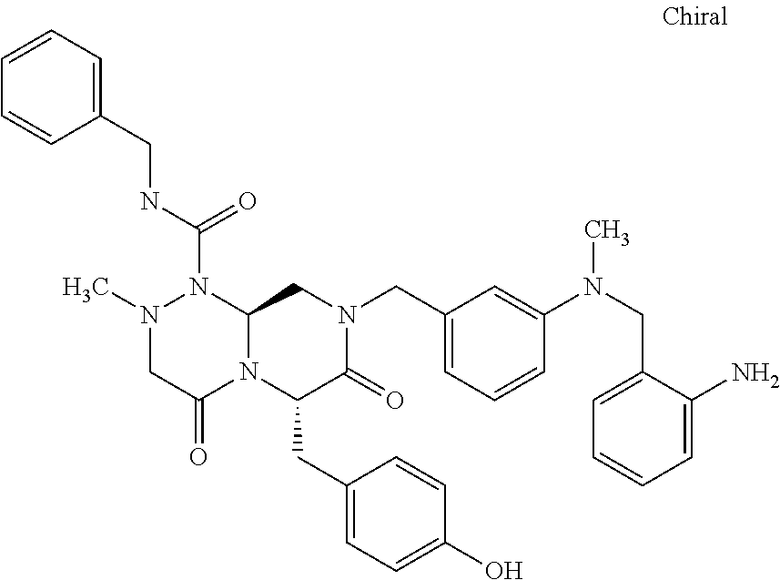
N1(C)CC(=O)N2C(N1C(NCC1=CC=CC=C1)=O)CN(CC1=CC=CC(N(CC3=CC=CC=C3N)C)=C1)C(=O)C2CC1=CC=C(O)C=C1
